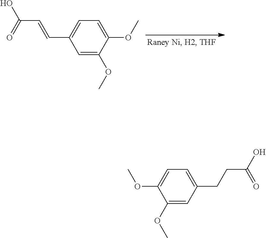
C(C=CC1=CC=C(OC)C(OC)=C1)(=O)O.C(CCC1=CC=C(OC)C(OC)=C1)(=O)O
